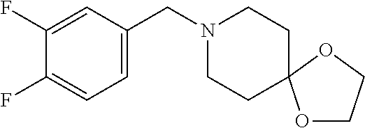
C1=C(CN2CCC3(CC2)OCCO3)C=C(F)C(F)=C1
